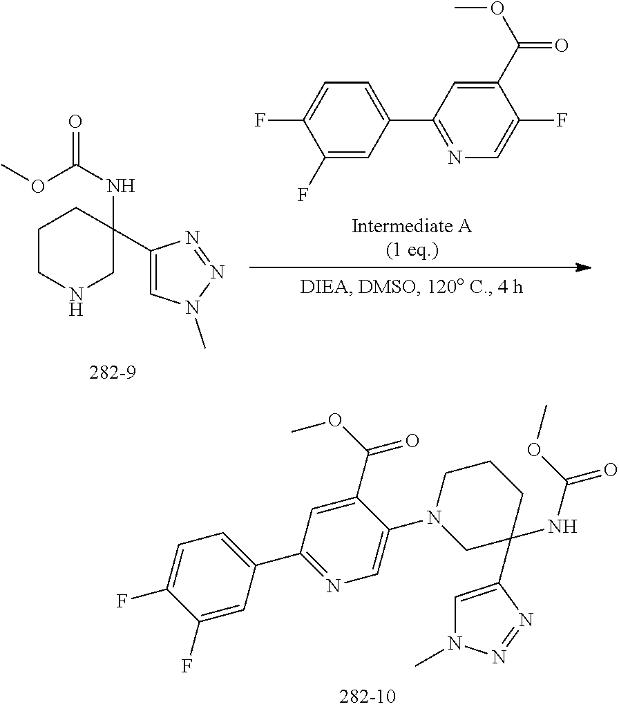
C1=C(C2(NC(=O)OC)CN(C3=CN=C(C4=CC=C(F)C(F)=C4)C=C3C(OC)=O)CCC2)N=NN1C.C1(C2=NC=C(F)C(C(OC)=O)=C2)=CC=C(F)C(F)=C1.C1CNCC(NC(=O)OC)(C2=CN(C)N=N2)C1
